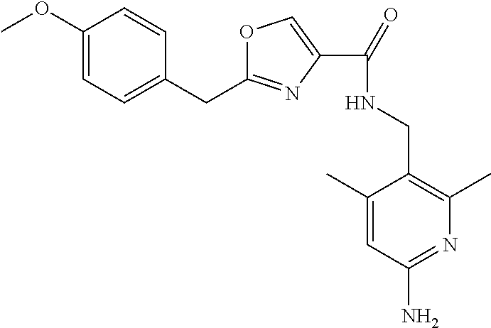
C1(CC2=NC(C(=O)NCC3=C(C)N=C(N)C=C3C)=CO2)=CC=C(OC)C=C1
